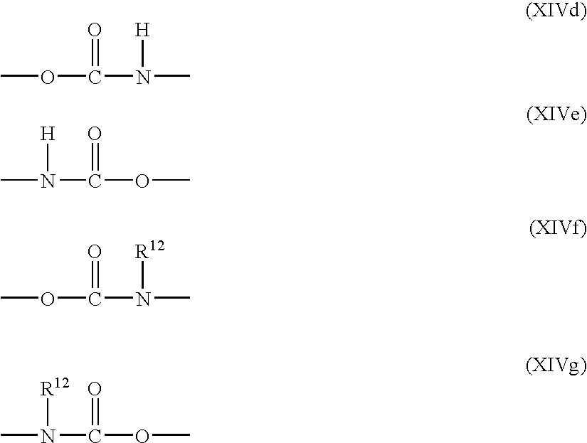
COC(N(C)[H])=O.CN(C(OC)=O)[H].COC(N(C)[R12])=O.CN(C(OC)=O)[R12]
